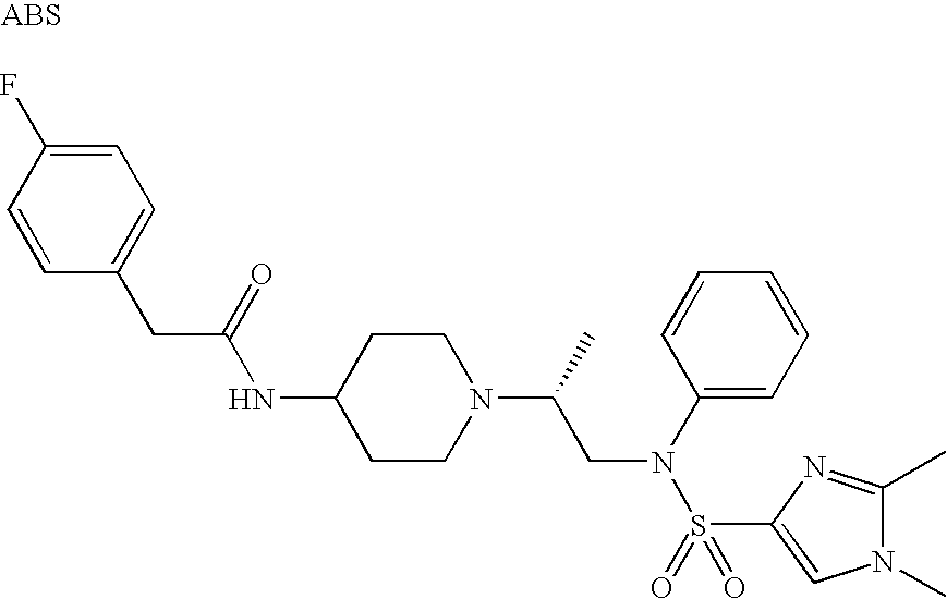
C1=C(F)C=CC(CC(NC2CCN(C(C)CN(S(=O)(C3=CN(C)C(C)=N3)=O)C3=CC=CC=C3)CC2)=O)=C1
